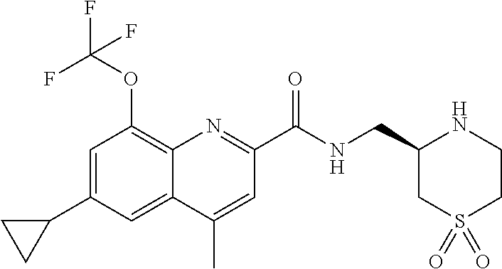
C1=C(C2CC2)C=C2C(=C1OC(F)(F)F)N=C(C(NCC1CS(=O)(=O)CCN1)=O)C=C2C
